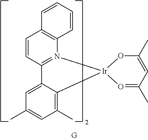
O1C(C)=CC(C)=O[Ir]12N1=C(C=CC3=C1C=CC=C3)C1=CC(C)=CC(C)=C21
